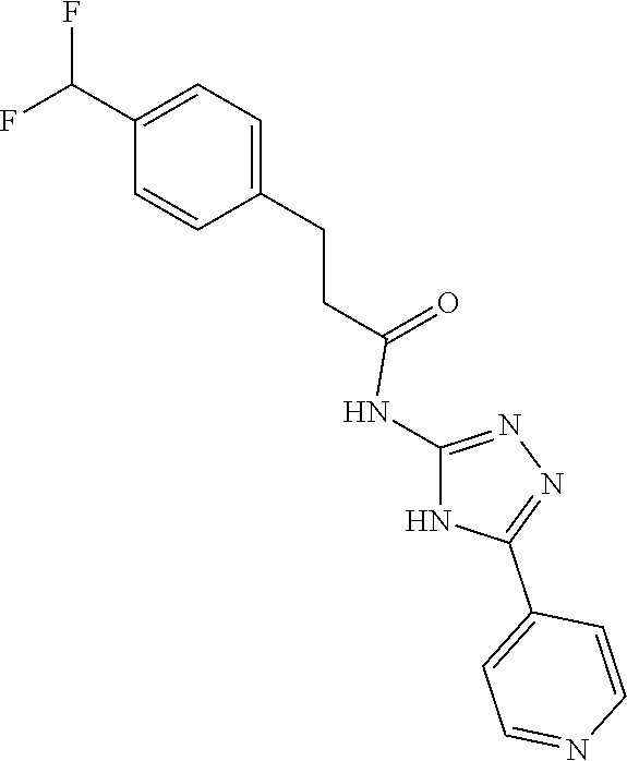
C1=C(CCC(=O)NC2=NN=C(C3=CC=NC=C3)N2)C=CC(C(F)F)=C1
